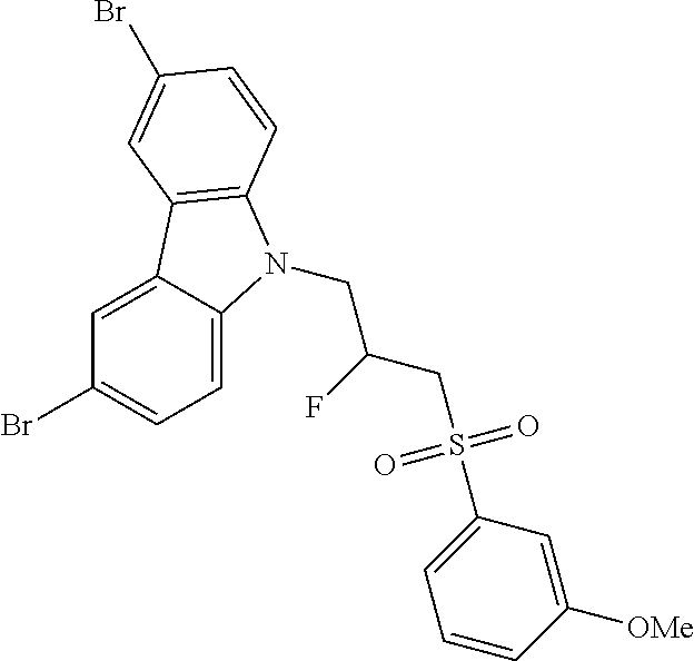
C1(Br)=CC=C2C(=C1)C1=C(N2CC(CS(C2=CC=CC([OMe])=C2)(=O)=O)F)C=CC(Br)=C1
